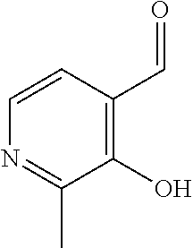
N1=C(C)C(O)=C(C=O)C=C1
